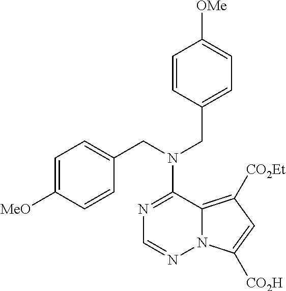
N1=C(N(CC2=CC=C([MeO])C=C2)CC2=CC=C([OMe])C=C2)C2=C([CO2Et])C=C([CO2H])N2N=C1
